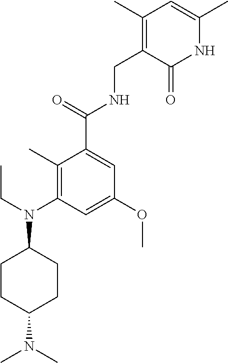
C1(C)=C(N(CC)C2CCC(N(C)C)CC2)C=C(OC)C=C1C(=O)NCC1=C(C)C=C(C)NC1=O
